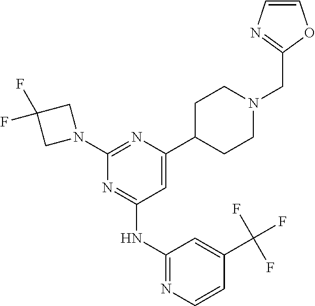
N1=C(NC2=NC=CC(C(F)(F)F)=C2)C=C(C2CCN(CC3=NC=CO3)CC2)N=C1N1CC(F)(F)C1
